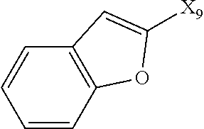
C1=CC2=C(C=C1)C=C([X9])O2
